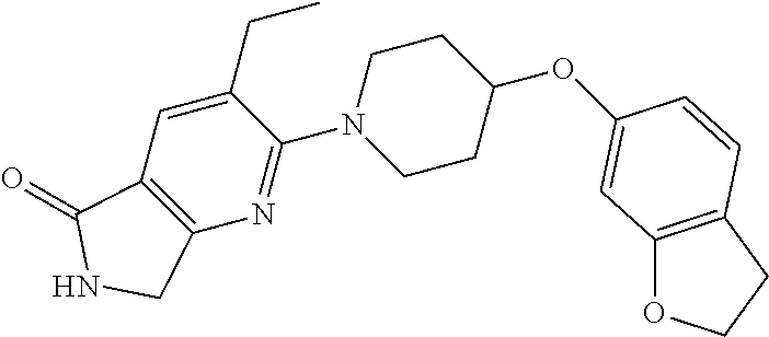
O(C1CCN(C2=NC3=C(C=C2CC)C(=O)NC3)CC1)C1=CC2=C(CCO2)C=C1
